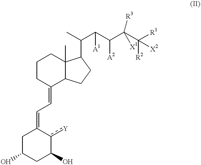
C1CC(=CC=C2CC(O)CC(O)c2[Y])C2C(C)(C1)C(C(C)C(C(C(C([R1])([R2])[X2])([X1])[R3])[A2])[A1])CC2
